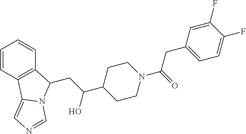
C1=CC2=C(C=C1)C(CC(C1CCN(C(=O)CC3=CC=C(F)C(F)=C3)CC1)O)N1C2=CN=C1
